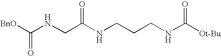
C(NCC(NCCCNC([Ot-Bu])=O)=O)([BnO])=O
